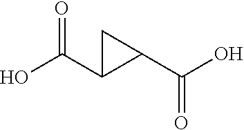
OC(C1C(C(O)=O)C1)=O
